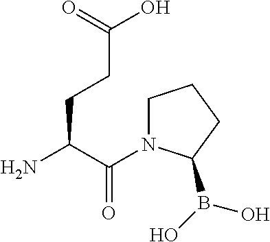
C(C(=O)N1CCCC1B(O)O)(N)CCC(O)=O
